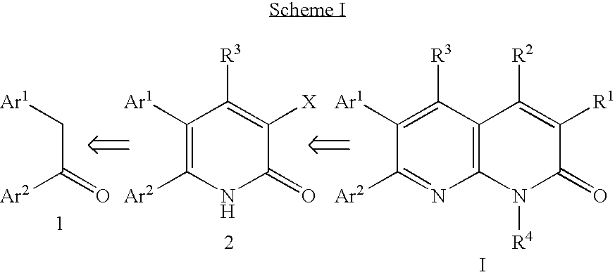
C(C(=O)[Ar2])[Ar1].C1([Ar1])=C([Ar2])NC(=O)C([X])=C1[R3].C1([Ar1])=C([R3])C2=C(N=C1[Ar2])N([R4])C(=O)C([R1])=C2[R2].I
